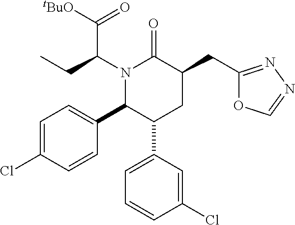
C1=C(Cl)C=CC(C2C(C3=CC=CC(Cl)=C3)CC(CC3=NN=CO3)C(=O)N2C(CC)C([tBuO])=O)=C1
